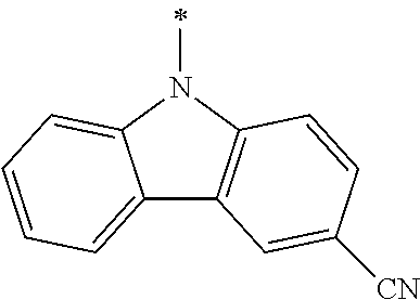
C12=CC=CC=C1N(C)C1=C2C=C([CN])C=C1
